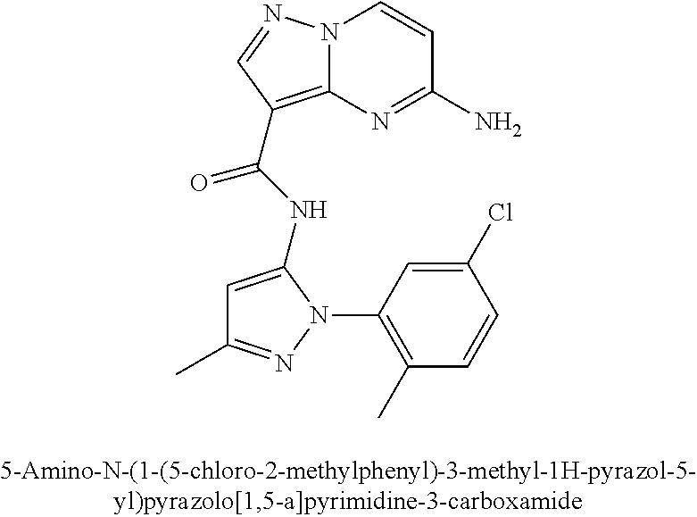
N12C(=C(C(NC3=CC(C)=NN3C3=C(C)C=CC(Cl)=C3)=O)C=N1)N=C(N)C=C2
